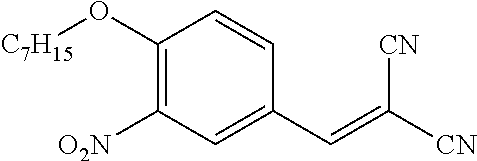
C1(O[C7H15])=C([O2N])C=C(C=C([CN])[CN])C=C1
